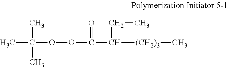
CC(OOC(=O)C([(CH2)3]C)CC)(C)C
